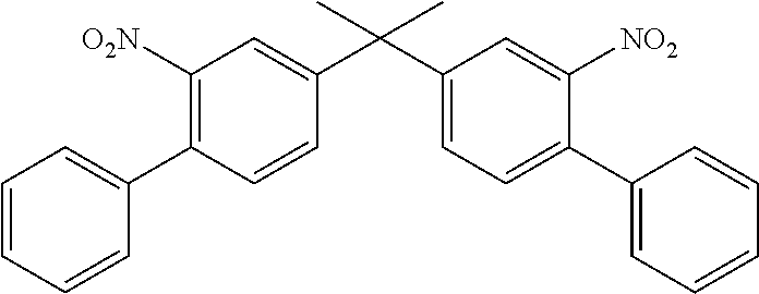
C1=CC(C(C2=CC=C(C3=CC=CC=C3)C([NO2])=C2)(C)C)=CC([O2N])=C1C1=CC=CC=C1
